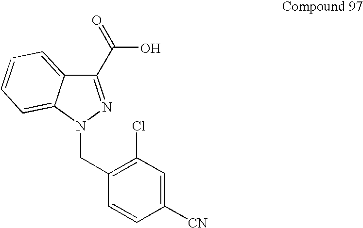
C1(C(O)=O)=NN(CC2=C(Cl)C=C([CN])C=C2)C2=CC=CC=C12
